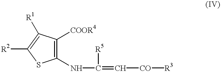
C1(NC(=C[CO][R3])[R5])=C([COOR4])C([R1])=C([R2])S1
